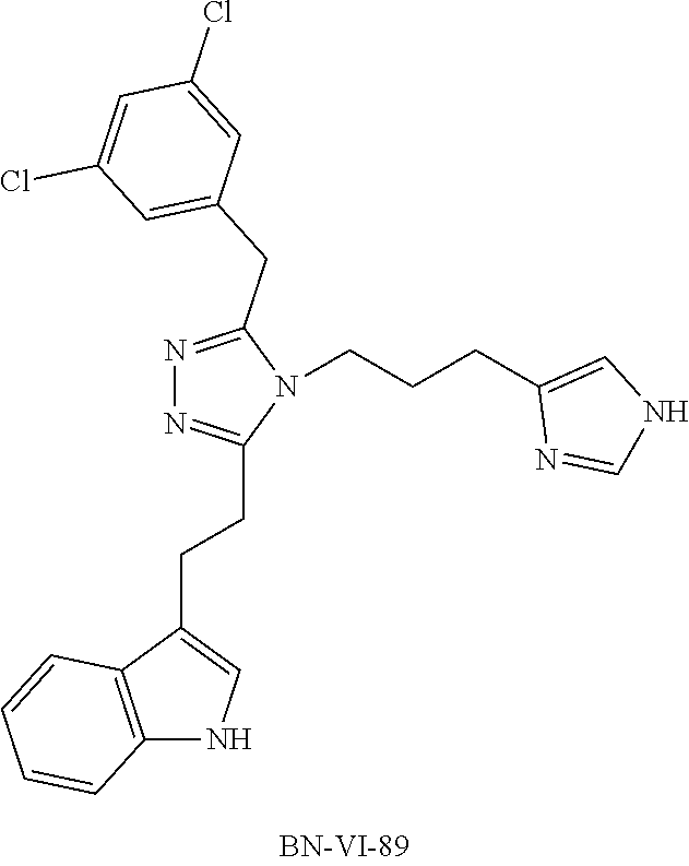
N1=C(CC2=CC(Cl)=CC(Cl)=C2)N(CCCC2=CNC=N2)C(CCC2=CNC3=C2C=CC=C3)=N1
